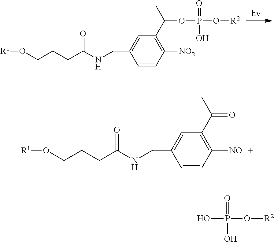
O(CCCC(=O)NCC1=CC(C(OP(O)(O[R2])=O)C)=C([NO2])C=C1)[R1].O(CCCC(=O)NCC1=CC(C(=O)C)=C([NO])C=C1)[R1].OP(O)(O[R2])=O
